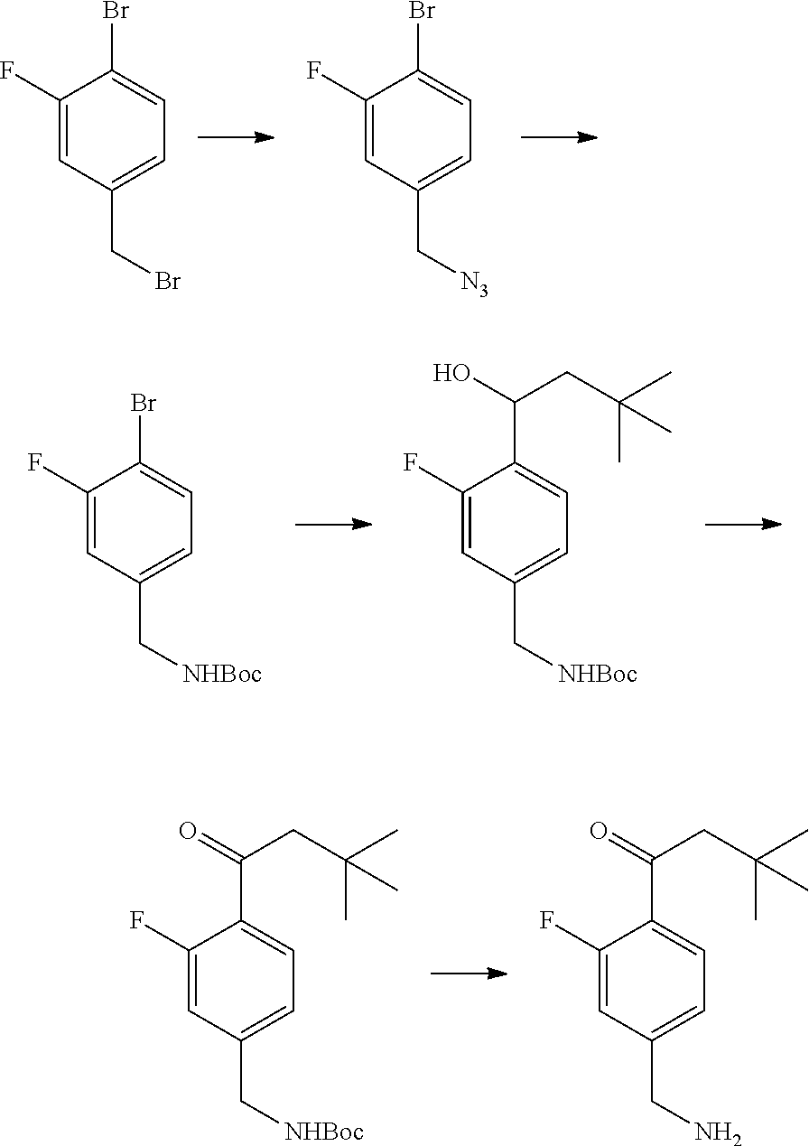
C1(F)=CC(CBr)=CC=C1Br.C1(F)=CC(C[N3])=CC=C1Br.C1(F)=CC(C[NHBoc])=CC=C1Br.C1(F)=CC(C[NHBoc])=CC=C1C(CC(C)(C)C)O.C1(F)=CC(C[NHBoc])=CC=C1C(CC(C)(C)C)=O.C1(F)=CC(CN)=CC=C1C(CC(C)(C)C)=O
